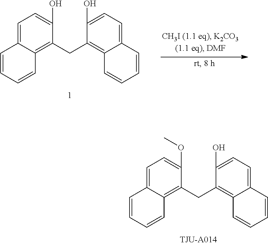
C1=C2C(=C(CC3=C4C(=CC=C3O)C=CC=C4)C(OC)=C1)C=CC=C2.C1=C2C(=C(CC3=C4C(=CC=C3O)C=CC=C4)C(O)=C1)C=CC=C2
